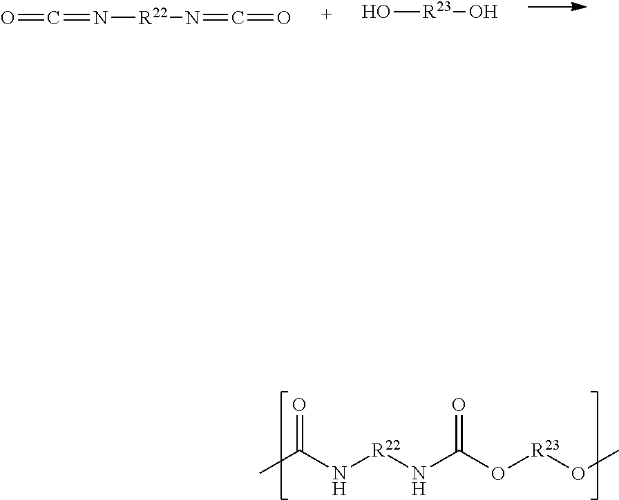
O=C=N[R22]N=C=O.O[R23]O.CC(N[R22]NC(O[R23]OC)=O)=O
